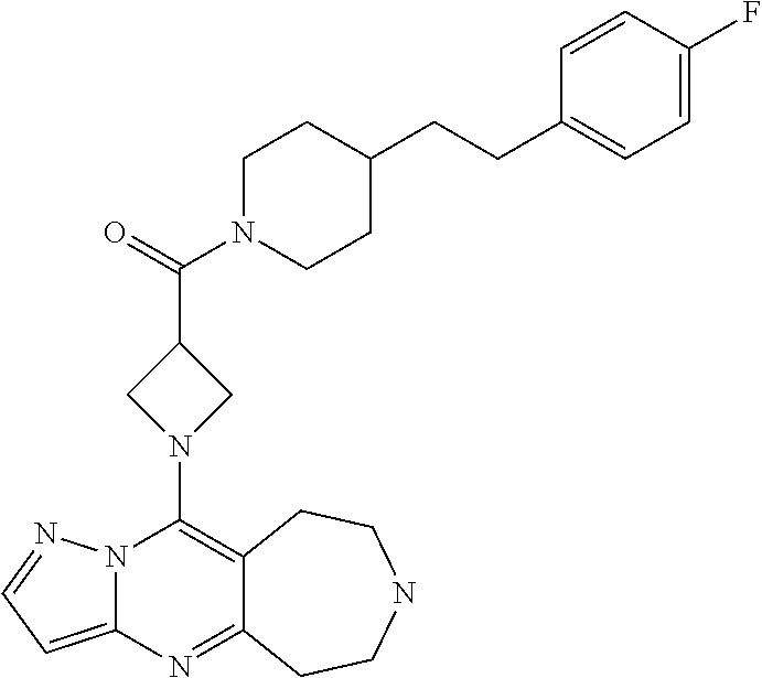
N12C(=CC=N1)N=C1C(=C2N2CC(C(N3CCC(CCC4=CC=C(F)C=C4)CC3)=O)C2)CCNCC1
